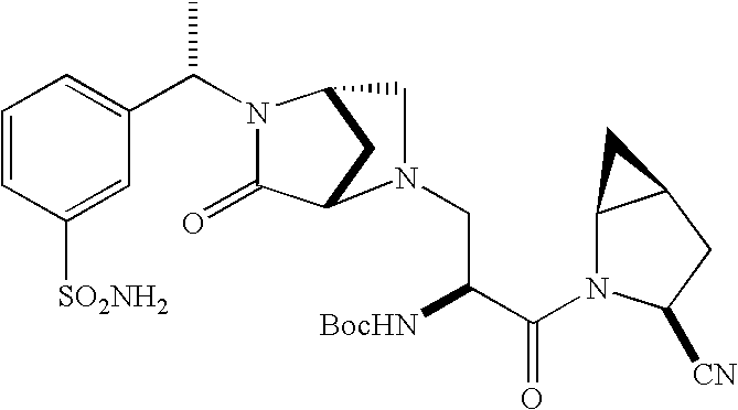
C(N1C(=O)C2CC1CN2CC([BocHN])C(=O)N1C2C(CC1[CN])C2)(C1=CC=CC([SO2NH2])=C1)C
